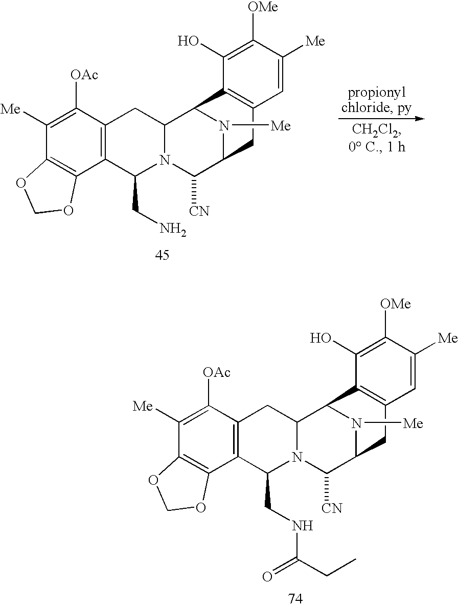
C1([OAc])=C([Me])C2=C(C3=C1CC1N(C3CNC(=O)CC)C([CN])C3N([Me])C1C1=C(C=C([Me])C([OMe])=C1O)C3)OCO2.C1([OAc])=C([Me])C2=C(C3=C1CC1N(C3CN)C([CN])C3N([Me])C1C1=C(C=C([Me])C([OMe])=C1O)C3)OCO2
